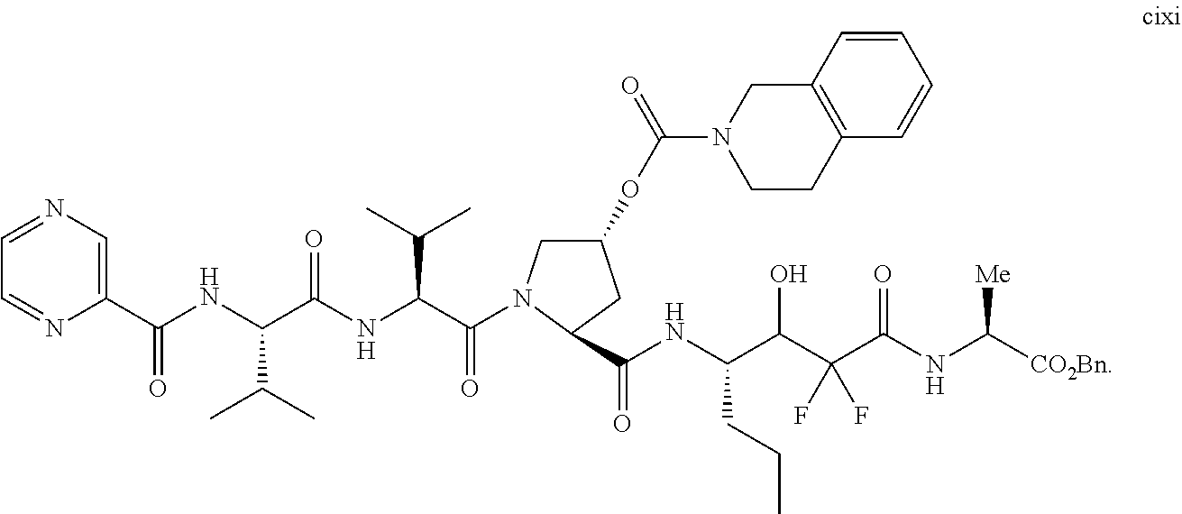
C1=CC2=C(C=C1)CCN(C(=O)OC1CC(C(NC(CCC)C(O)C(C(NC([CO2Bn])[Me])=O)(F)F)=O)N(C(C(C(C)C)NC(C(NC(C3=CN=CC=N3)=O)C(C)C)=O)=O)C1)C2
